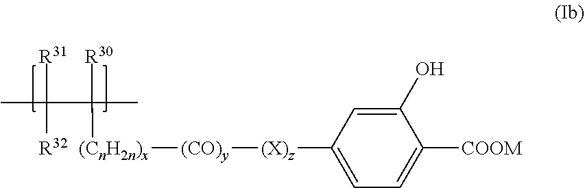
[R31]C(C([R30])(C)[(CnH2n)x][(CO)y][(X)z]C1=CC=C([COOM])C(O)=C1)([R32])C
